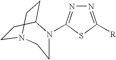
N1=C([R])SC(N2C3CCN(CC3)CC2)=N1
